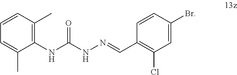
C1(NC(NN=CC2=C(Cl)C=C(Br)C=C2)=O)=C(C)C=CC=C1C
